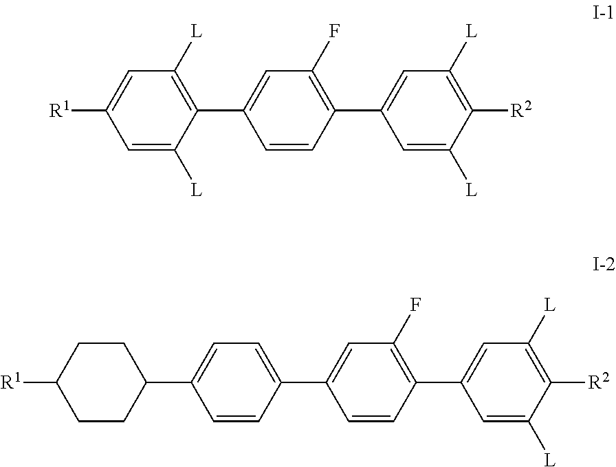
C1([L])=C(C2=CC(F)=C(C3=CC([L])=C([R2])C([L])=C3)C=C2)C([L])=CC([R1])=C1.C1=C(C2=CC(F)=C(C3=CC([L])=C([R2])C([L])=C3)C=C2)C=CC(C2CCC([R1])CC2)=C1
